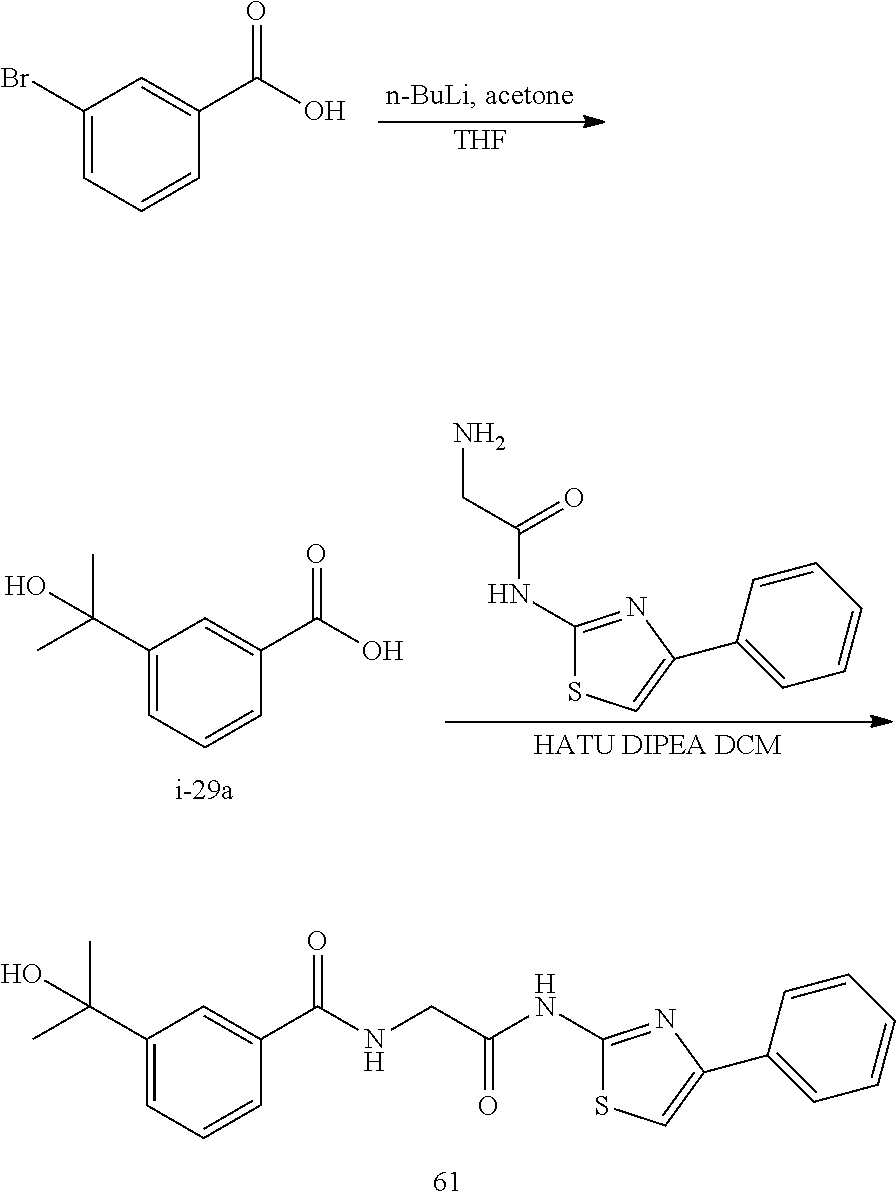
C(=O)(O)C1=CC(Br)=CC=C1.[THF].C1(NC(=O)CN)=NC(C2=CC=CC=C2)=CS1.C(=O)(O)C1=CC(C(C)(C)O)=CC=C1.C(=O)(NCC(NC1=NC(C2=CC=CC=C2)=CS1)=O)C1=CC(C(C)(C)O)=CC=C1
